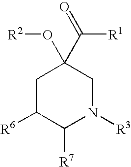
C1C([R6])C([R7])N([R3])CC1(O[R2])C(=O)[R1]
